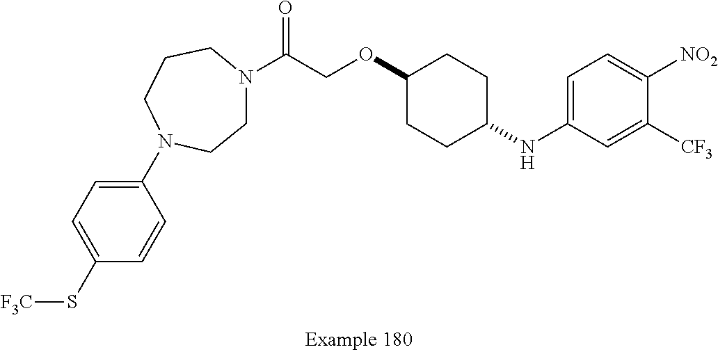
C1N(C(COC2CCC(NC3=CC=C([NO2])C([CF3])=C3)CC2)=O)CCCN(C2=CC=C(S[F3C])C=C2)C1
